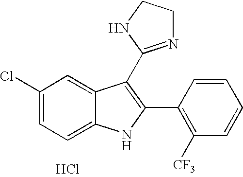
C1=C2C(=CC=C1Cl)NC(C1=C([CF3])C=CC=C1)=C2C1=NCCN1.Cl
